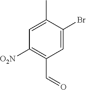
C1([O2N])=C(C=O)C=C(Br)C(C)=C1
